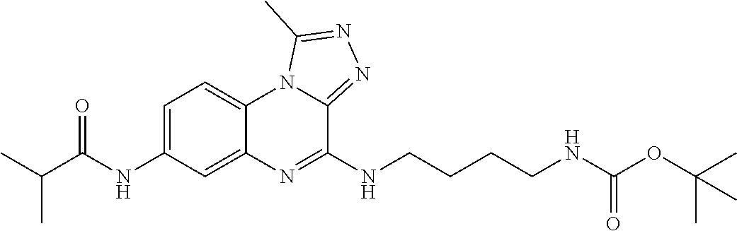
C1(NC(C(C)C)=O)=CC=C2C(=C1)N=C(NCCCCNC(OC(C)(C)C)=O)C1=NN=C(C)N21
